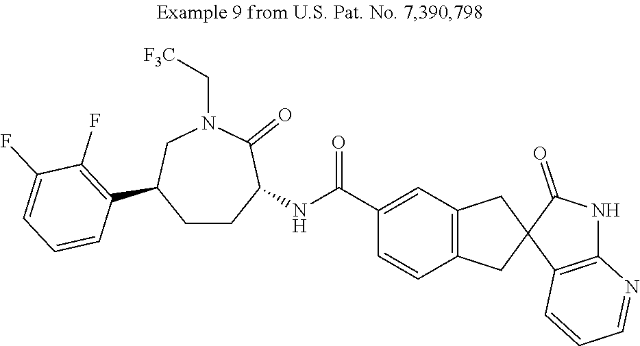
C1=CC2=C(C=C1C(NC1CCC(C3=C(F)C(F)=CC=C3)CN(C[F3C])C1=O)=O)CC1(C2)C2=C(NC1=O)N=CC=C2
